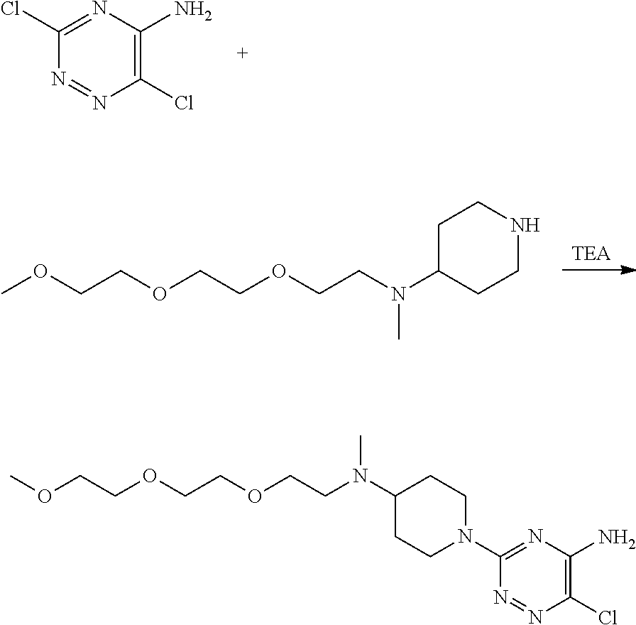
N1=NC(Cl)=C(N)N=C1Cl.[TEA].C1C(N(CCOCCOCCOC)C)CCNC1.C1C(N(CCOCCOCCOC)C)CCN(C2=NC(N)=C(Cl)N=N2)C1
